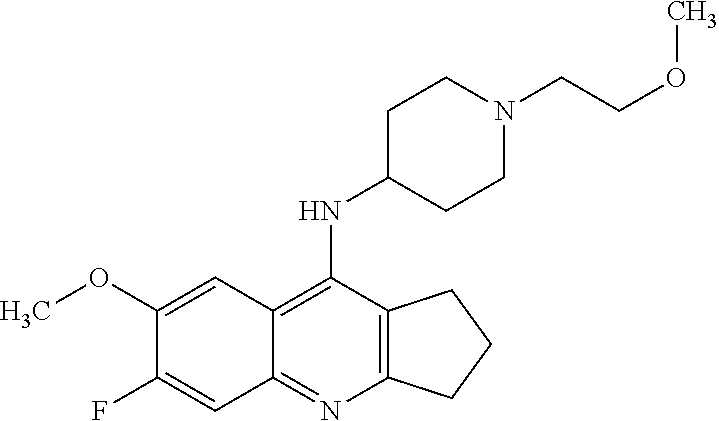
C1(OC)=CC2=C(NC3CCN(CCOC)CC3)C3=C(N=C2C=C1F)CCC3
